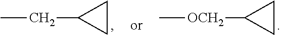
CCC1CC1.C[OCH2]C1CC1
